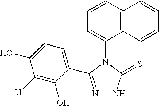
C1=CC2=C(C(N3C(=S)NN=C3C3=CC=C(O)C(Cl)=C3O)=C1)C=CC=C2
